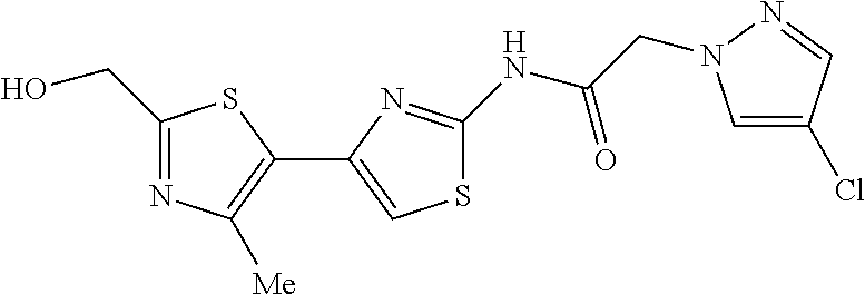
C1(CO)=NC([Me])=C(C2=CSC(NC(CN3C=C(Cl)C=N3)=O)=N2)S1
